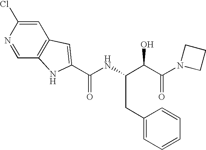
C1=C(Cl)N=CC2=C1C=C(C(NC(C(C(N1CCC1)=O)O)CC1=CC=CC=C1)=O)N2
